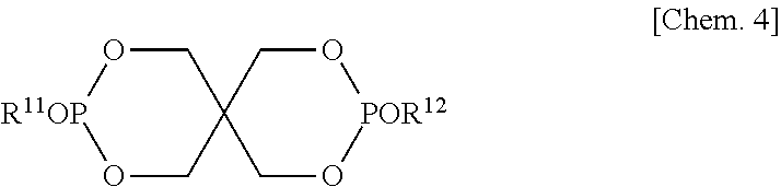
O1CC2(CO[POR12]OC2)CO[R11OP]1
